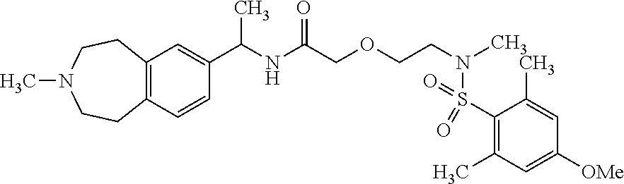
C1(S(N(C)CCOCC(NC(C2=CC3=C(C=C2)CCN(C)CC3)C)=O)(=O)=O)=C(C)C=C([OMe])C=C1C
